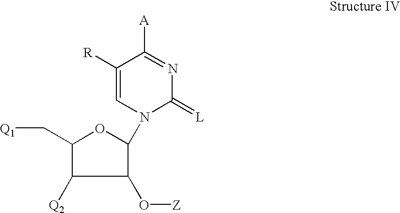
C1([Q2])C(C[Q1])OC(N2C(=[L])N=C([A])C([R])=C2)C1O[Z]
